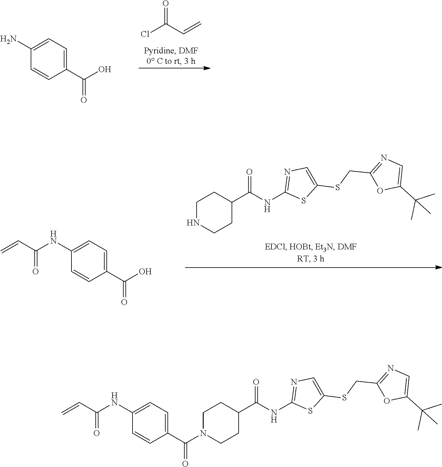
C1N(C(=O)C2=CC=C(NC(C=C)=O)C=C2)CCC(C(NC2=NC=C(SCC3=NC=C(C(C)(C)C)O3)S2)=O)C1.O=C(C=C)Cl.C1(C(O)=O)=CC=C(N)C=C1.C1NCCC(C(NC2=NC=C(SCC3=NC=C(C(C)(C)C)O3)S2)=O)C1.C1(C(O)=O)=CC=C(NC(C=C)=O)C=C1
